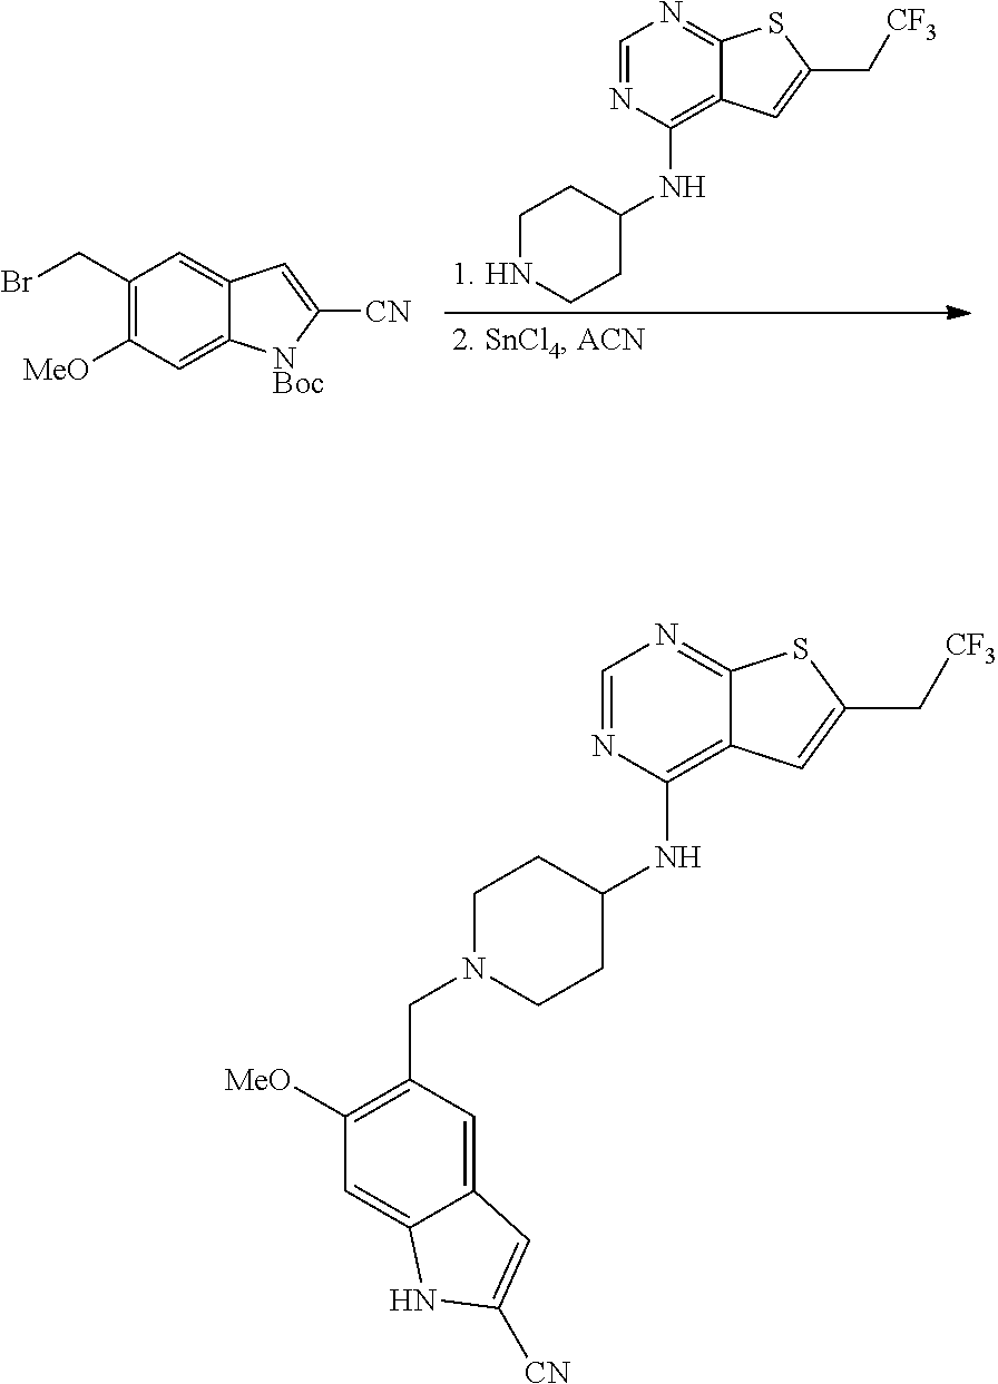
C1NCCC(NC2=C3C(=NC=N2)SC(C[CF3])=C3)C1.C1(CBr)=C([MeO])C=C2C(=C1)C=C([CN])[NBoc]2.C12=CC(CN3CCC(NC4=C5C(=NC=N4)SC(C[CF3])=C5)CC3)=C([MeO])C=C1NC([CN])=C2
